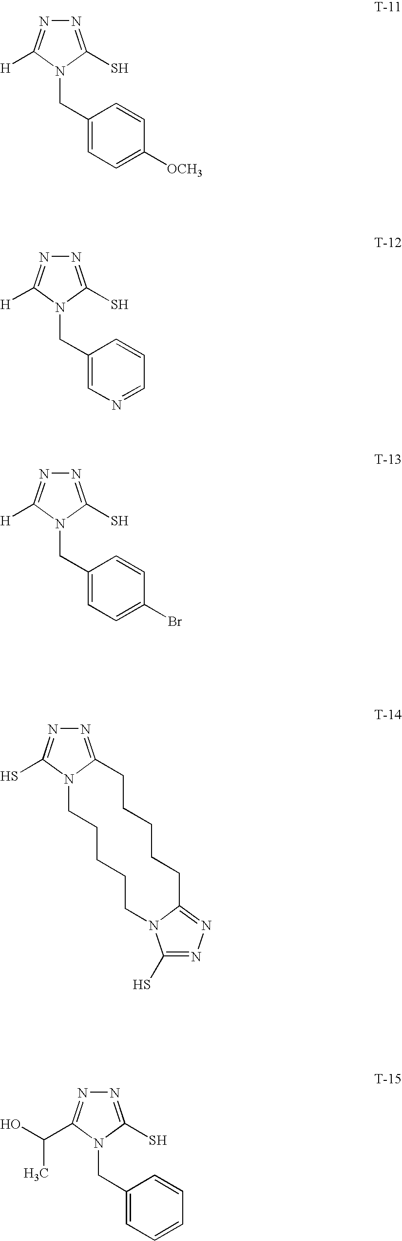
N1=C(S)N(CC2=CC=C([OCH3])C=C2)C([H])=N1.N1=C(S)N(CC2=CN=CC=C2)C([H])=N1.N1=C(S)N(CC2=CC=C(Br)C=C2)C([H])=N1.N1=C2N(C(S)=N1)CCCCCN1C(S)=NN=C1CCCCC2.N1=C(S)N(CC2=CC=CC=C2)C(C(O)C)=N1
